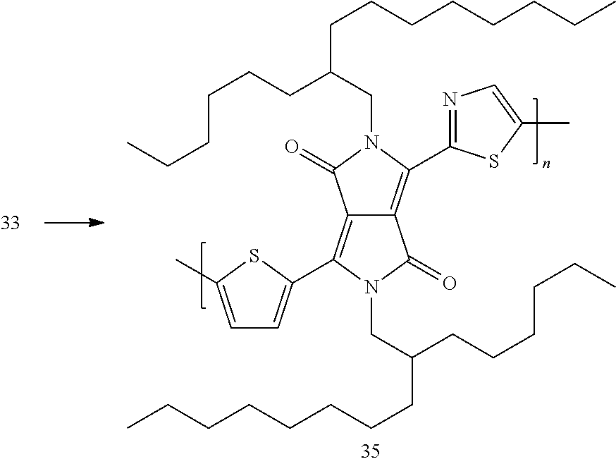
C12=C(C3=CC=C(C)S3)N(CC(CCCCCC)CCCCCCCC)C(=O)C1=C(C1=NC=C(C)S1)N(CC(CCCCCCCC)CCCCCC)C2=O
